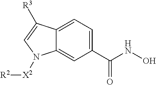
C1(C(NO)=O)=CC=C2C(=C1)N([X2][R2])C=C2[R3]
